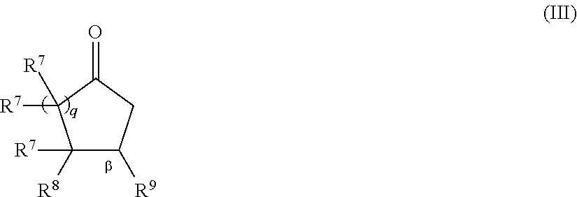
C1([R7])([R8])C([R9])CC(=O)C1([R7])[R7]
